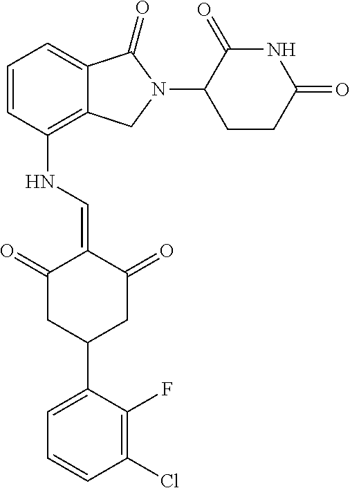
C12=C(NC=C3C(=O)CC(C4=CC=CC(Cl)=C4F)CC3=O)C=CC=C1C(=O)N(C1C(=O)NC(=O)CC1)C2
